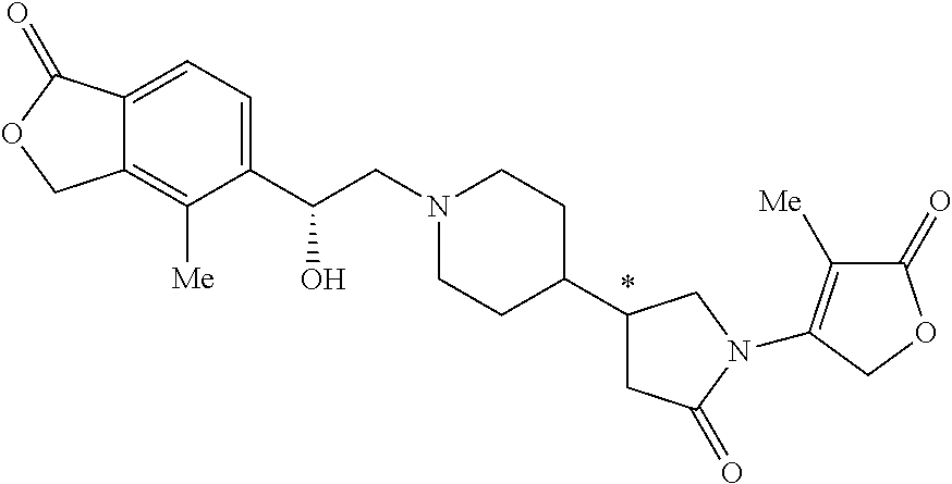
C(CN1CCC(C2CC(=O)N(C3=C([Me])C(=O)OC3)C2)CC1)(C1=CC=C2C(=C1[Me])COC2=O)O
